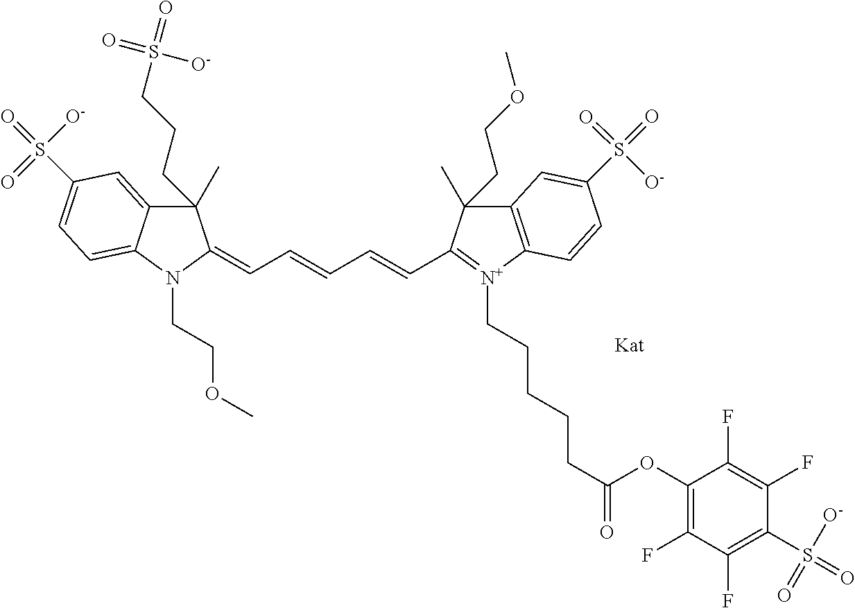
C1(C)(CCCS(=O)(=O)[O-])C2=CC(S(=O)([O-])=O)=CC=C2N(CCOC)C1=CC=CC=CC1=[N+](CCCCCC(=O)OC2=C(F)C(F)=C(S([O-])(=O)=O)C(F)=C2F)C2=C(C1(C)CCOC)C=C(S(=O)([O-])=O)C=C2
